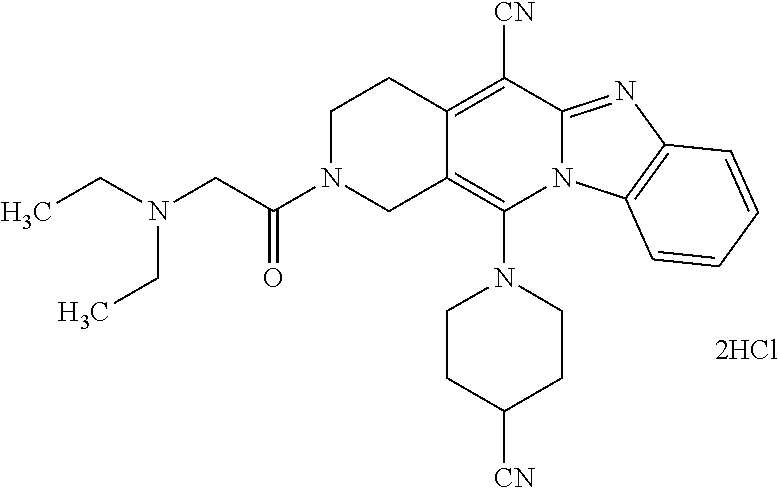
[2HCl].C12=C([CN])C3=NC4=C(N3C(N3CCC([CN])CC3)=C1CN(C(CN(CC)CC)=O)CC2)C=CC=C4
